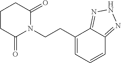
C(CN1C(=O)CCCC1=O)C1=CC=CC2=NNN=C12
